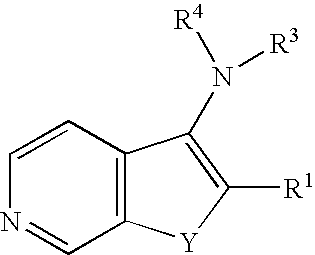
C1=CN=CC2=C1C(N([R4])[R3])=C([R1])[Y]2
